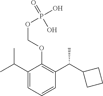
C1(C(C)C)=CC=CC(C(C2CCC2)C)=C1OCOP(O)(=O)O
